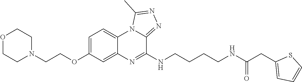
O1CCN(CCOC2=CC=C3C(=C2)N=C(NCCCCNC(CC2=CC=CS2)=O)C2=NN=C(C)N32)CC1
